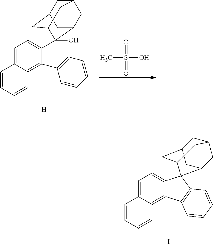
I.C1=C2C(=C3C(=C1)C1(C4CC5CC(CC1C5)C4)C1=C3C=CC=C1)C=CC=C2.[H].C1=C2C(=C(C3=CC=CC=C3)C(C3(O)C4CC5CC(CC3C5)C4)=C1)C=CC=C2.CS(O)(=O)=O
